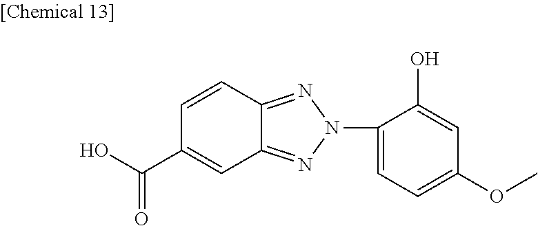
C1=CC2=NN(C3=CC=C(OC)C=C3O)N=C2C=C1C(O)=O
